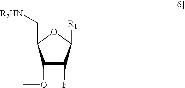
C1(OC)C(F)C([R1])OC1C[R2HN]
